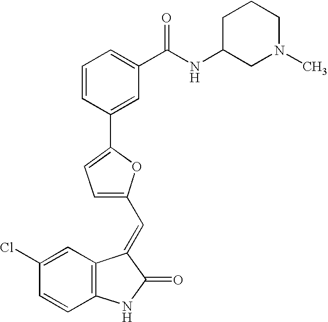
C1(Cl)=CC2=C(C=C1)NC(=O)C2=CC1=CC=C(C2=CC(C(NC3CN(C)CCC3)=O)=CC=C2)O1
